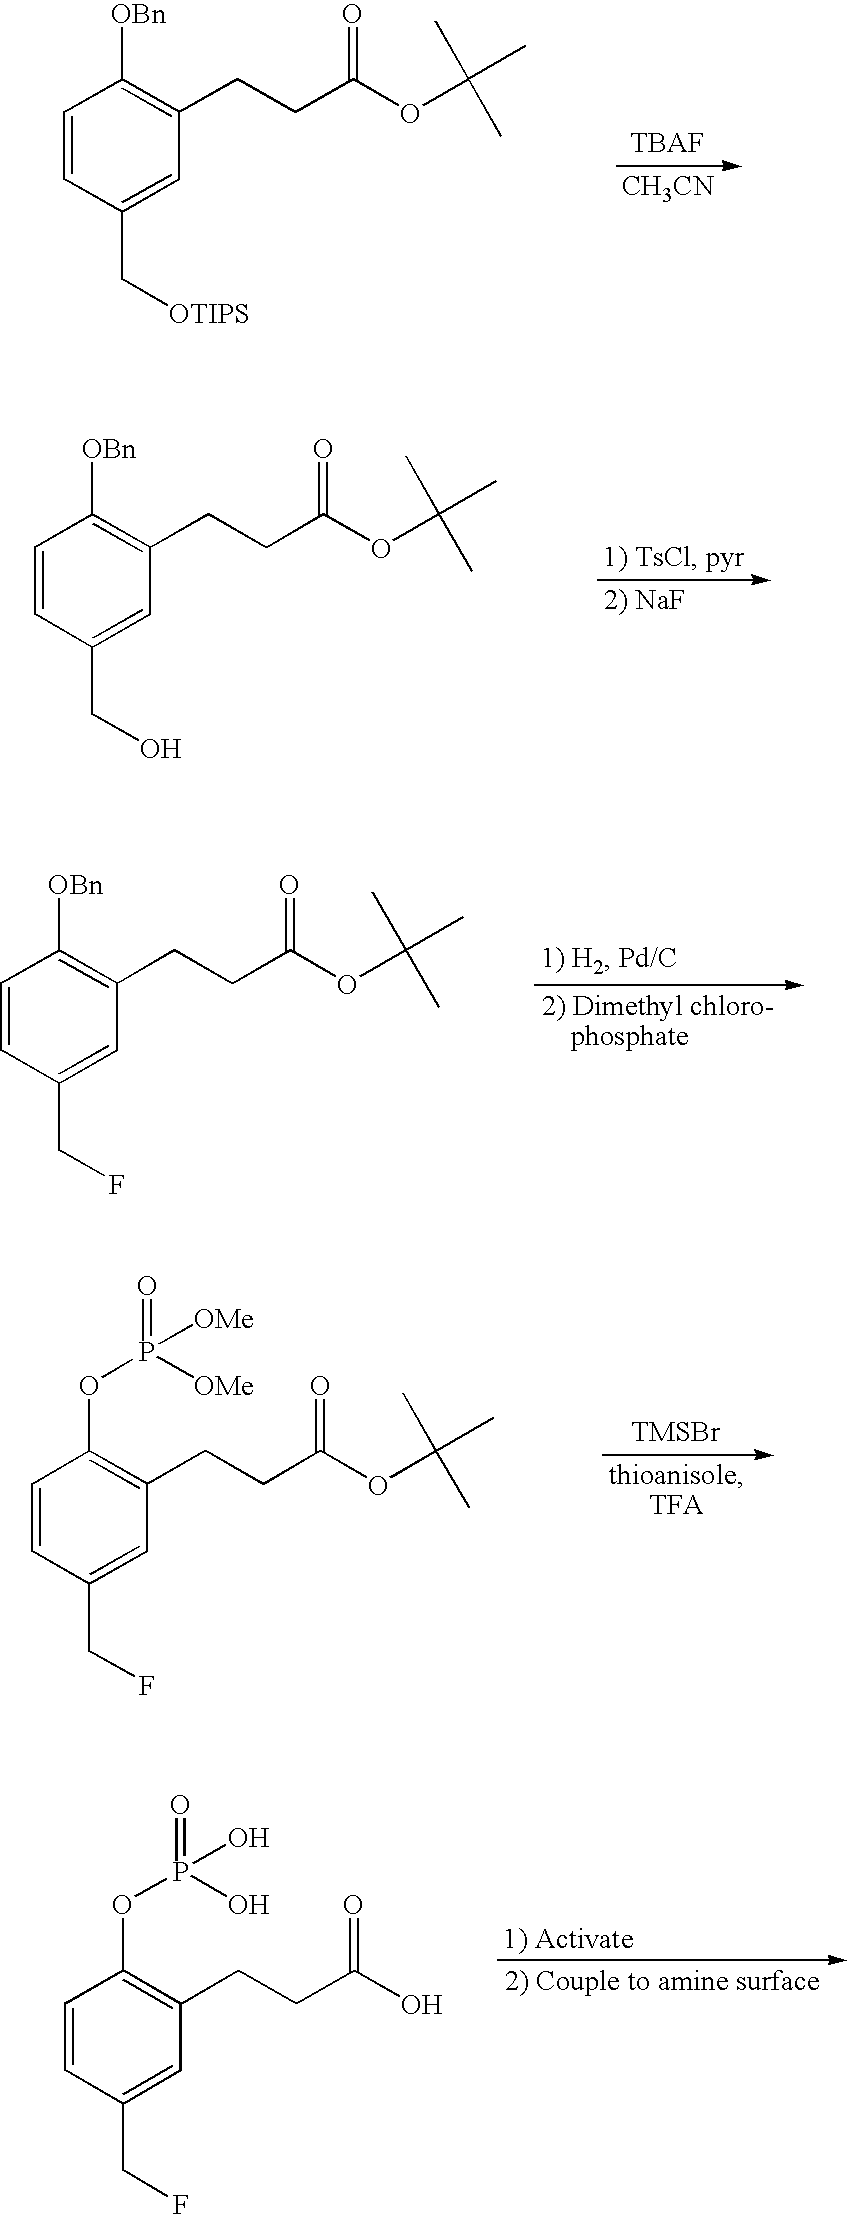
[CH3CN].C1=CC(C[OTIPS])=CC(CCC(OC(C)(C)C)=O)=C1[OBn].C1=CC(CO)=CC(CCC(OC(C)(C)C)=O)=C1[OBn].C1=CC(CF)=CC(CCC(OC(C)(C)C)=O)=C1[OBn].[TMSBr].C1=CC(CF)=CC(CCC(OC(C)(C)C)=O)=C1OP([OMe])(=O)[OMe].C1=CC(CF)=CC(CCC(O)=O)=C1OP(O)(=O)O
